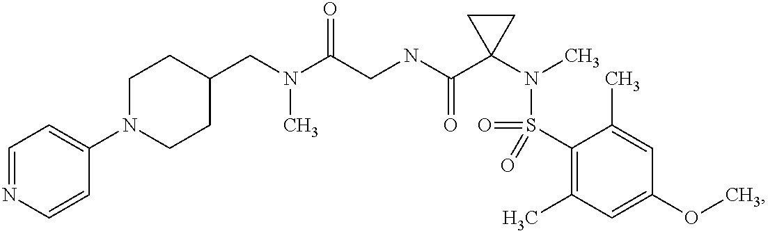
C1(CN(C(CNC(C2(N(C)S(C3=C(C)C=C(OC)C=C3C)(=O)=O)CC2)=O)=O)C)CCN(C2=CC=NC=C2)CC1
